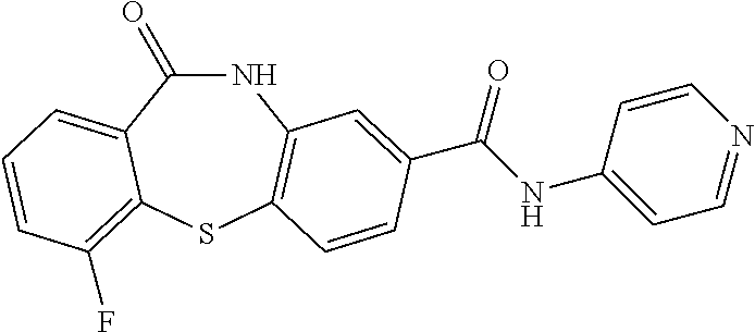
N1C(=O)C2=CC=CC(F)=C2SC2=C1C=C(C(NC1=CC=NC=C1)=O)C=C2
